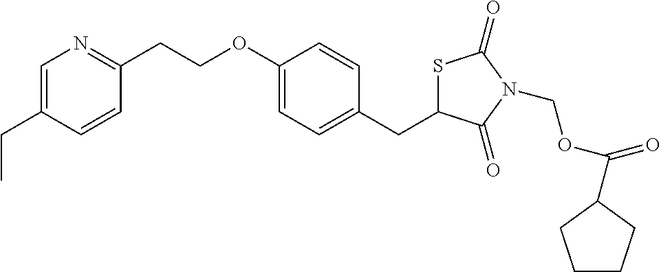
C1=C(CC)C=CC(CCOC2=CC=C(CC3SC(=O)N(COC(=O)C4CCCC4)C3=O)C=C2)=N1
